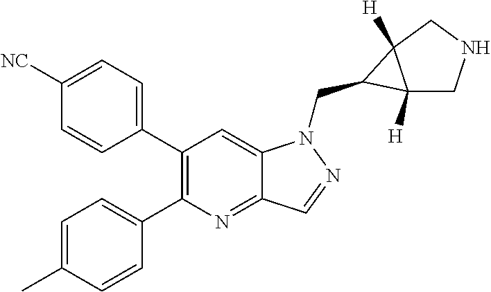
C1=C([NC])C=CC(C2=C(C3=CC=C(C)C=C3)N=C3C(=C2)N(CC2C4([H])CNCC42[H])N=C3)=C1
